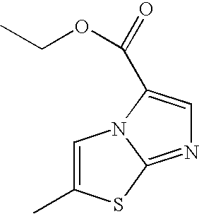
C1=C(C)SC2=NC=C(C(=O)OCC)N12
